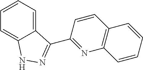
C1=CC=C2C(=C1)NN=C2C1=NC2=C(C=C1)C=CC=C2
